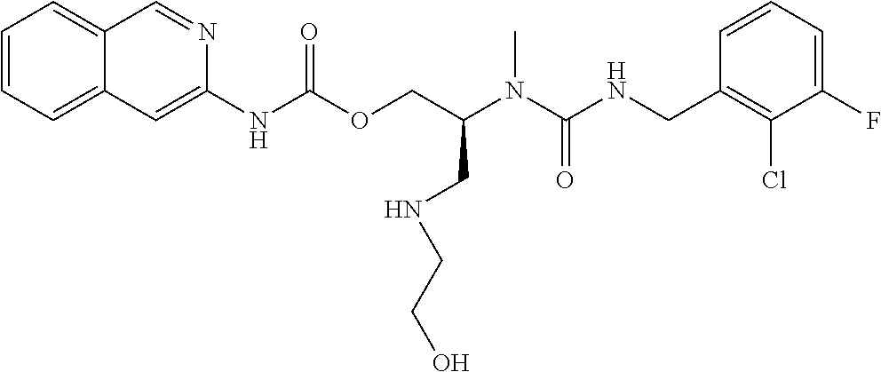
C1=CC(CNC(N(C)C(COC(NC2=CC3=CC=CC=C3C=N2)=O)CNCCO)=O)=C(Cl)C(F)=C1
